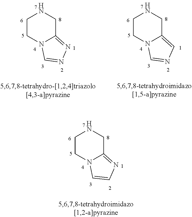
C1CN2C(=NN=C2)CN1.C1CN2C(=CN=C2)CN1.C1CN2C(=NC=C2)CN1
